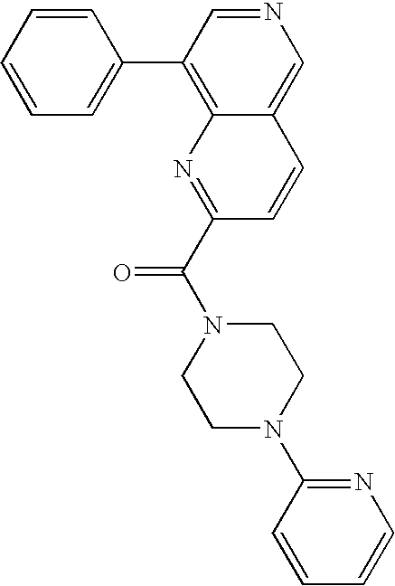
C1=CC=CC=C1C1=C2C(=CN=C1)C=CC(C(N1CCN(C3=NC=CC=C3)CC1)=O)=N2
